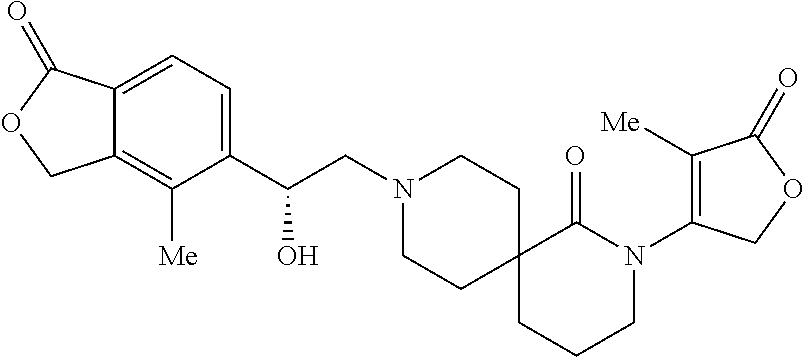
C1(C(CN2CCC3(CC2)CCCN(C2=C([Me])C(=O)OC2)C3=O)O)=CC=C2C(=C1[Me])COC2=O
